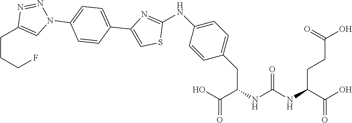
OC(C(NC(NC(C(O)=O)CC1=CC=C(NC2=NC(C3=CC=C(N4N=NC(CCCF)=C4)C=C3)=CS2)C=C1)=O)CCC(O)=O)=O
